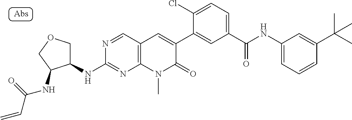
C1(NC2=NC3=C(C=N2)C=C(C2=CC(C(NC4=CC=CC(C(C)(C)C)=C4)=O)=CC=C2Cl)C(=O)N3C)COCC1NC(C=C)=O
